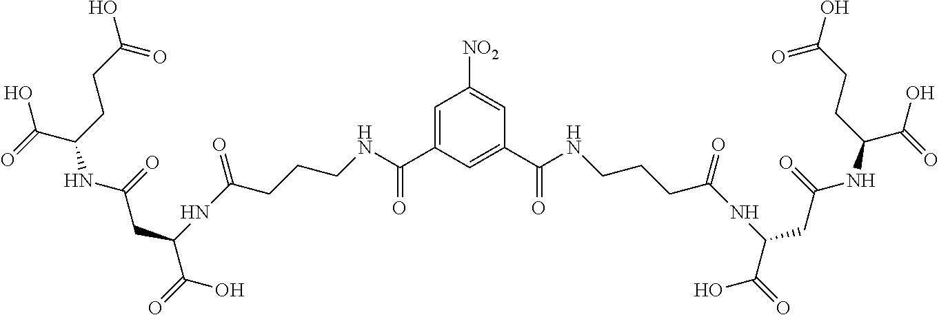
C1=C(C(NCCCC(NC(CC(=O)NC(CCC(O)=O)C(O)=O)C(=O)O)=O)=O)C=C(C(NCCCC(NC(CC(=O)NC(CCC(O)=O)C(O)=O)C(=O)O)=O)=O)C=C1[NO2]
